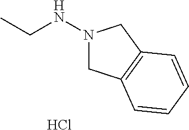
N1(NCC)CC2=C(C1)C=CC=C2.Cl
